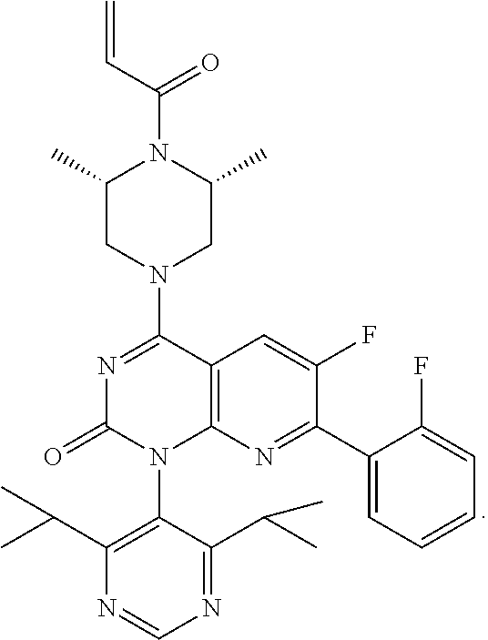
C1(C2=NC3=C(C=C2F)C(N2CC(C)N(C(C=C)=O)C(C)C2)=NC(=O)N3C2=C(C(C)C)N=CN=C2C(C)C)=CC=CC=C1F
